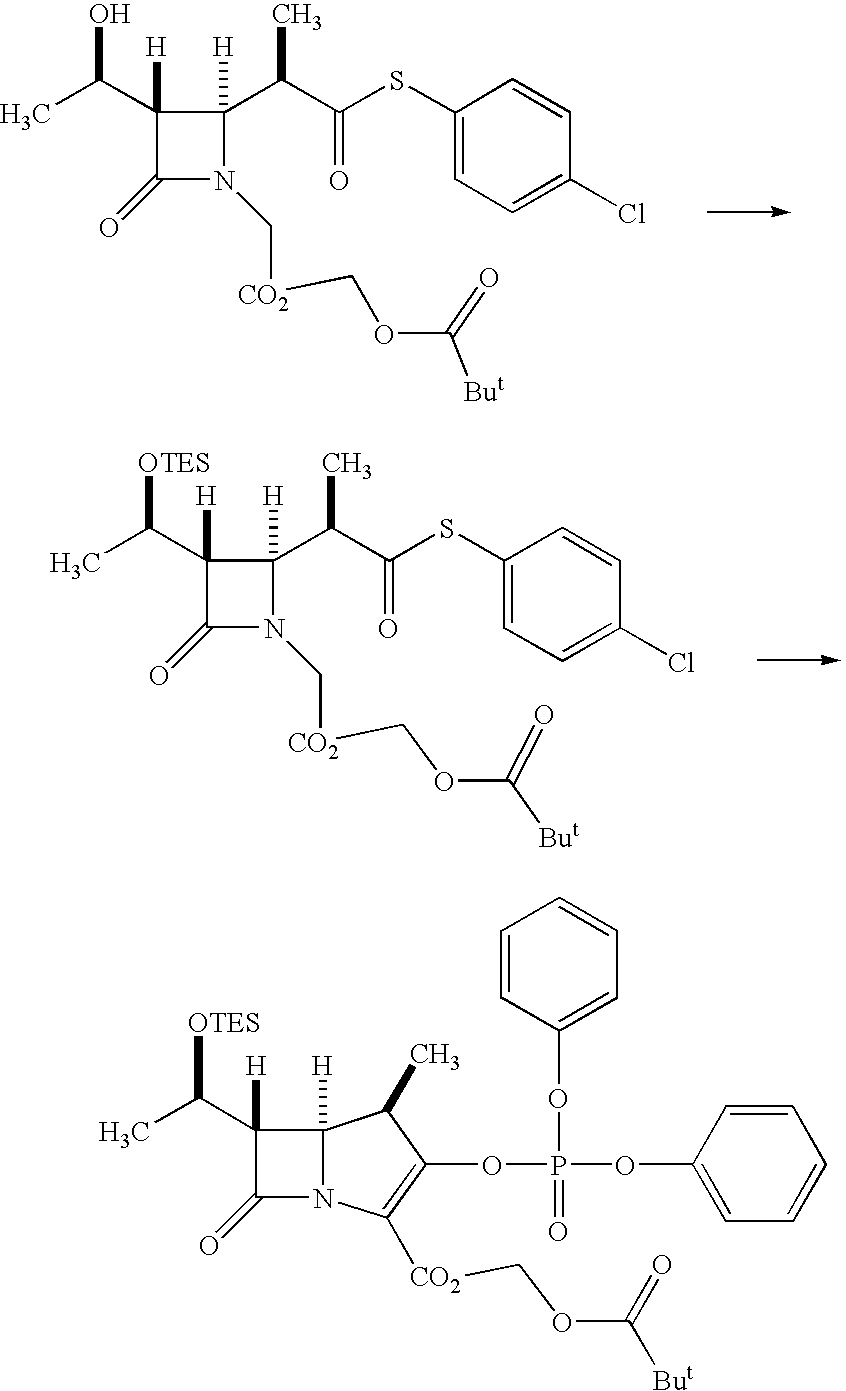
C1(=O)N(C[CO2]COC([But])=O)C(C(C(SC2=CC=C(Cl)C=C2)=O)C)([H])C1(C(C)O)[H].C1(=O)N(C[CO2]COC([But])=O)C(C(C(SC2=CC=C(Cl)C=C2)=O)C)([H])C1(C(C)[OTES])[H].C1(=O)N2C([H])(C1(C(C)[OTES])[H])C(C)C(OP(OC1=CC=CC=C1)(OC1=CC=CC=C1)=O)=C2[CO2]COC([But])=O
